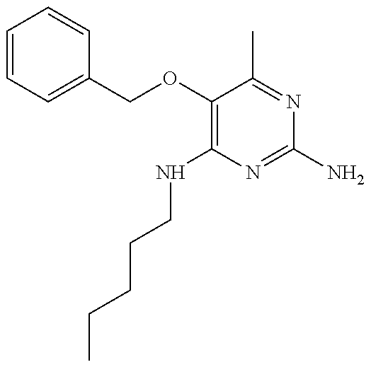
C1=CC=C(COC2=C(NCCCCC)N=C(N)N=C2C)C=C1
